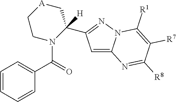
N12C(=CC(C3([H])C[A]CCN3C(=O)C3=CC=CC=C3)=N1)N=C([R8])C([R7])=C2[R1]
